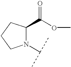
N1(C(C)C)C(C(OC)=O)CCC1
